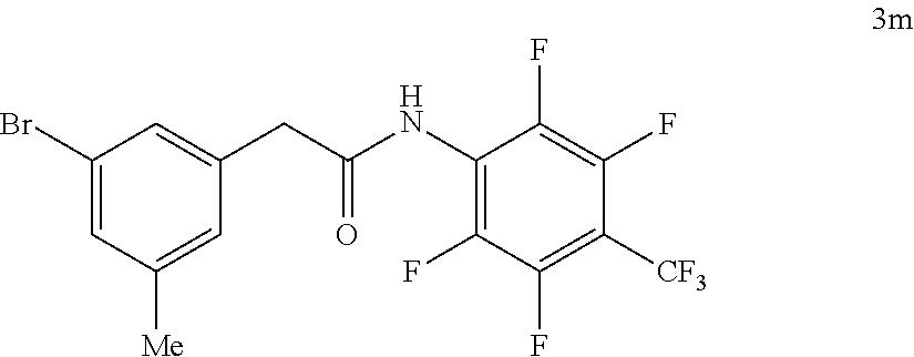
C1(Br)=CC([Me])=CC(CC(=O)NC2=C(F)C(F)=C([CF3])C(F)=C2F)=C1
